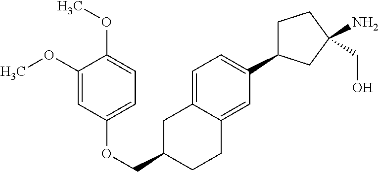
C1=C2C(=CC(C3CCC(CO)(N)C3)=C1)CCC(COC1=CC=C(OC)C(OC)=C1)C2
